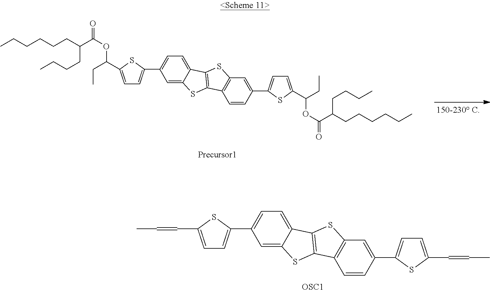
CC=CC1=CC=C(C2=CC=C3C(=C2)SC2=C3SC3=C2C=CC(C2=CC=C(C=CC)S2)=C3)S1.[OSC1].C(CCCC(C(OC(CC)C1=CC=C(C2=CC=C3C(=C2)SC2=C3SC3=C2C=CC(C2=CC=C(C(OC(C(CCCCCC)CCCC)=O)CC)S2)=C3)S1)=O)CCCC)CC
